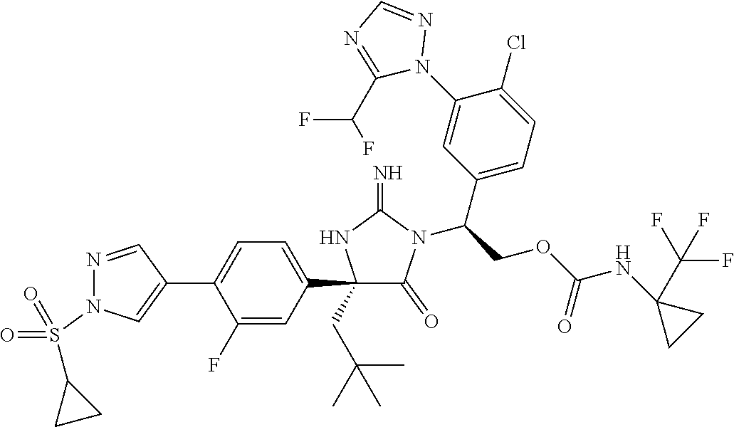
C1(C2=CC=C(C3=CN(S(C4CC4)(=O)=O)N=C3)C(F)=C2)(CC(C)(C)C)C(=O)N(C(COC(NC2(C(F)(F)F)CC2)=O)C2=CC=C(Cl)C(N3N=CN=C3C(F)F)=C2)C(=N)N1
